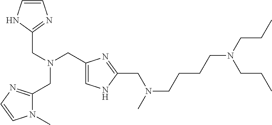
C(N(CC1=CNC(CN(CCCCN(CCC)CCC)C)=N1)CC1=NC=CN1)C1=NC=CN1C
